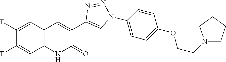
C1(F)=CC2=C(C=C1F)C=C(C1=CN(C3=CC=C(OCCN4CCCC4)C=C3)N=N1)C(=O)N2
